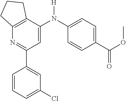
C12=C(C(N(C3=CC=C(C(OC)=O)C=C3)[H])=CC(C3=CC(Cl)=CC=C3)=N1)CCC2
